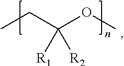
CCC(OC)([R1])[R2]
